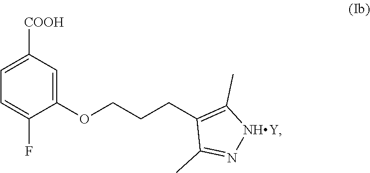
C1=C([COOH])C=C(OCCCC2=C(C)[NHY]N=C2C)C(F)=C1
